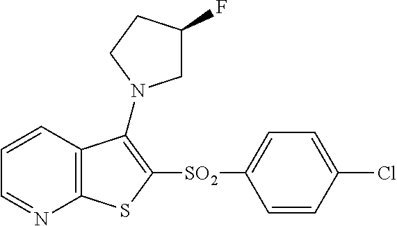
C1=CC2=C(N=C1)SC([SO2]C1=CC=C(Cl)C=C1)=C2N1CC(F)CC1
